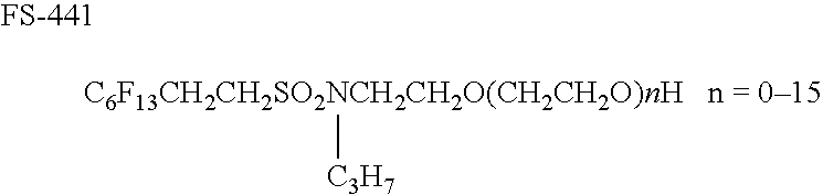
[C6F13CH2CH2SO2NCH2CH2O(CH2CH2O)nH   n = 015][C3H7]
